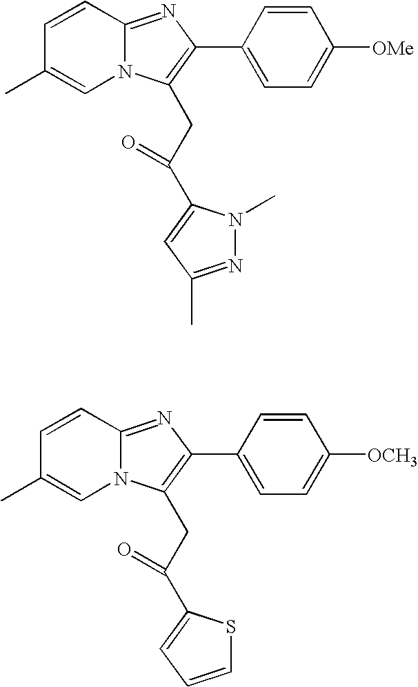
C1=CC2=NC(C3=CC=C([OMe])C=C3)=C(CC(=O)C3=CC(C)=NN3C)N2C=C1C.C1=CC2=NC(C3=CC=C([OCH3])C=C3)=C(CC(=O)C3=CC=CS3)N2C=C1C
